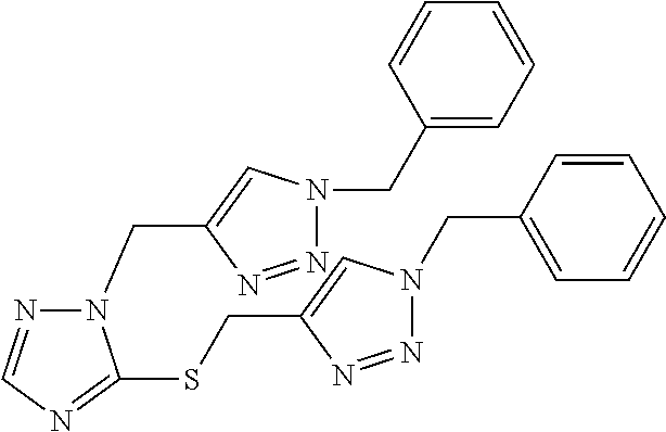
N1(CC2=CN(CC3=CC=CC=C3)N=N2)N=CN=C1SCC1=CN(CC2=CC=CC=C2)N=N1
